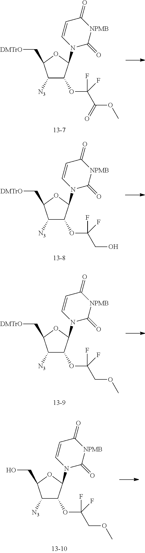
C1([N3])C(OC(C(OC)=O)(F)F)C(N2C(=O)[NPMB]C(=O)C=C2)OC1C[DMTrO].C1([N3])C(OC(CO)(F)F)C(N2C(=O)[NPMB]C(=O)C=C2)OC1C[DMTrO].C1([N3])C(OC(COC)(F)F)C(N2C(=O)[NPMB]C(=O)C=C2)OC1C[DMTrO].C1([N3])C(OC(COC)(F)F)C(N2C(=O)[NPMB]C(=O)C=C2)OC1CO
